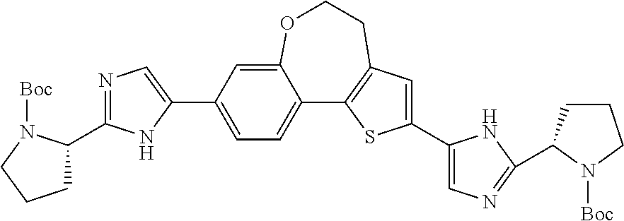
C1(C2=CC=C3C(=C2)OCCC2=C3SC(C3=CN=C(C4CCCN4[Boc])N3)=C2)=CN=C(C2CCCN2[Boc])N1
